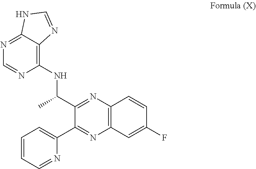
N1=C(C(NC2=C3C(=NC=N2)NC=N3)C)C(C2=CC=CC=N2)=NC2=C1C=CC(F)=C2
